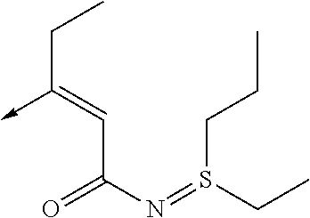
C(C(N=S(CC)CCC)=O)=C(->C)CC
